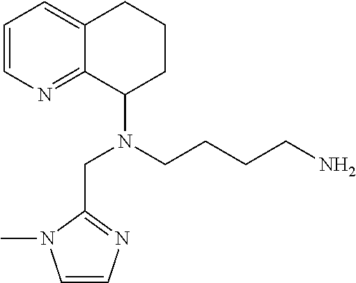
C1=CN(C)C(CN(CCCCN)C2CCCC3=CC=CN=C23)=N1
